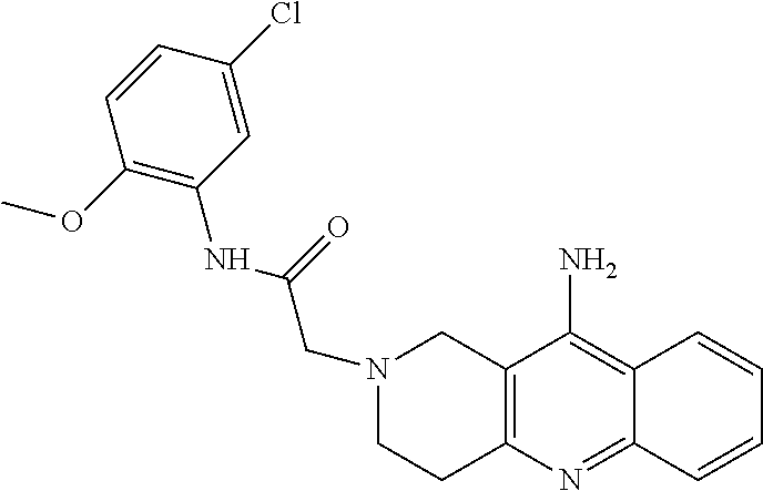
C1(NC(CN2CCC3=C(C2)C(N)=C2C(=N3)C=CC=C2)=O)=C(OC)C=CC(Cl)=C1
